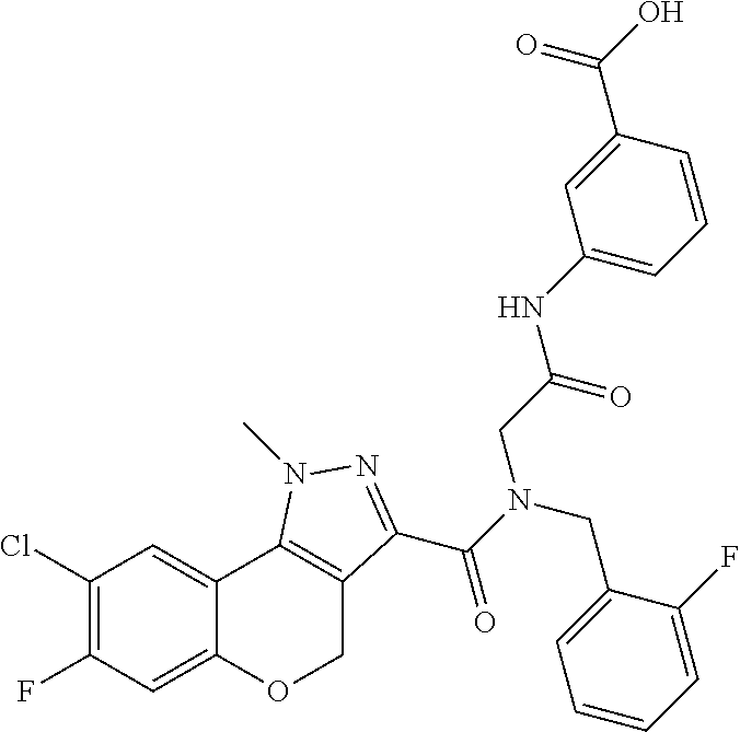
C1(Cl)=C(F)C=C2C(=C1)C1=C(CO2)C(C(N(CC2=CC=CC=C2F)CC(=O)NC2=CC=CC(C(O)=O)=C2)=O)=NN1C
